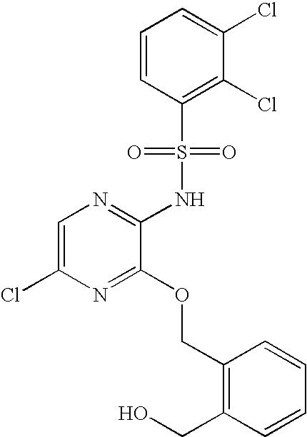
C1=C(Cl)N=C(OCC2=C(CO)C=CC=C2)C(NS(C2=C(Cl)C(Cl)=CC=C2)(=O)=O)=N1
